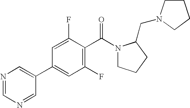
C1=C(F)C(C(N2CCCC2CN2CCCC2)=O)=C(F)C=C1C1=CN=CN=C1
